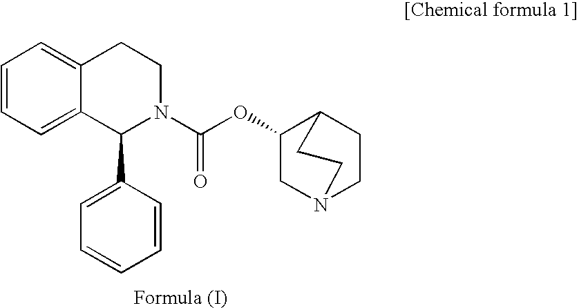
C1=CC=C2C(=C1)CCN(C(OC1CN3CCC1CC3)=O)C2C1=CC=CC=C1
